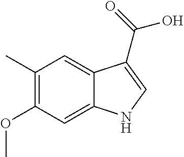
C1(C)=C(OC)C=C2C(=C1)C(C(=O)O)=CN2
